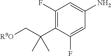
C1(F)=C(C(C[R9O])(C)C)C(F)=CC(N)=C1
